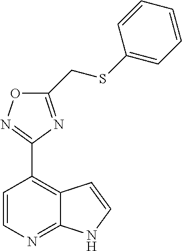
C1=CN=C2C(=C1C1=NOC(CSC3=CC=CC=C3)=N1)C=CN2
